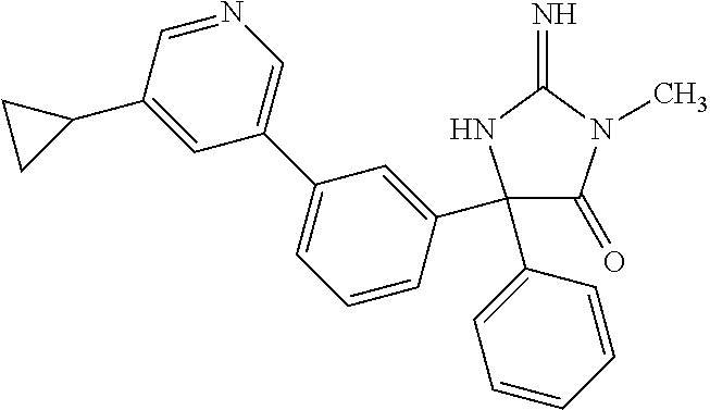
C1(C2=CC=CC=C2)(C2=CC(C3=CN=CC(C4CC4)=C3)=CC=C2)C(=O)N(C)C(=N)N1
